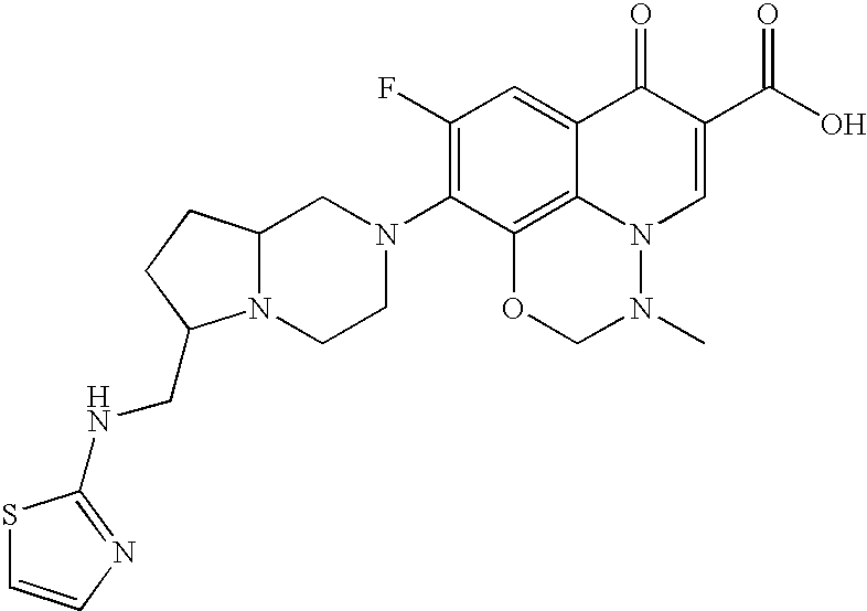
C12N(CCN(C3=C(F)C=C4C5=C3OCN(C)N5C=C(C(O)=O)C4=O)C1)C(CNC1=NC=CS1)CC2
